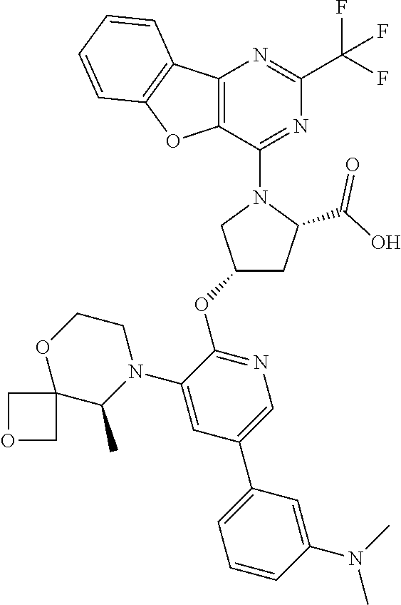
C12=C(C(N3CC(OC4=NC=C(C5=CC=CC(N(C)C)=C5)C=C4N4CCOC5(C4C)COC5)CC3C(O)=O)=NC(C(F)(F)F)=N1)OC1=C2C=CC=C1
